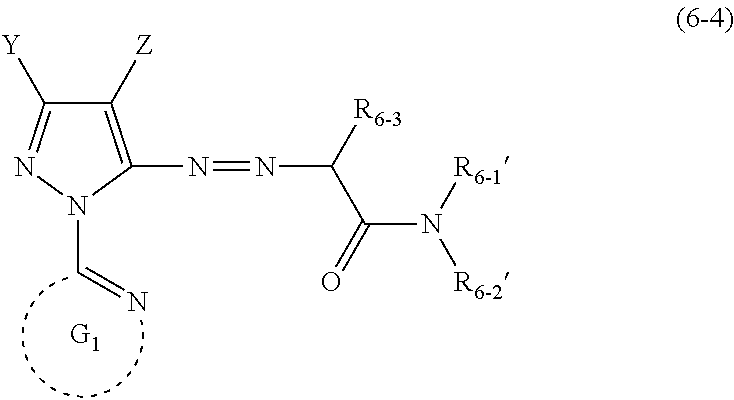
C1([Z])=C(N=NC(C(=O)N([R6-2])[R6-1])[R6-3])N(C=N)N=C1[Y]
